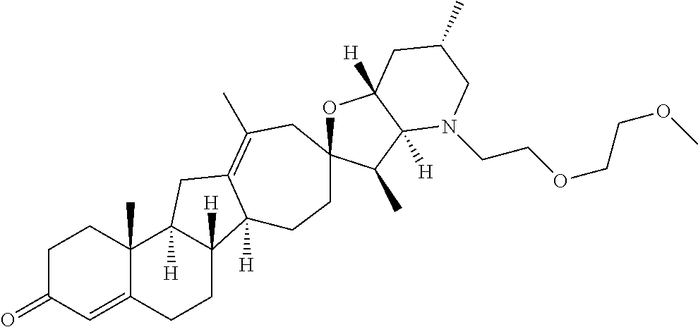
C1C(=O)C=C2C(C)(C1)C1([H])C([H])(CC2)C2([H])C(=C(C)CC3(CC2)OC2([H])C([H])(C3C)N(CCOCCOC)CC(C)C2)C1
